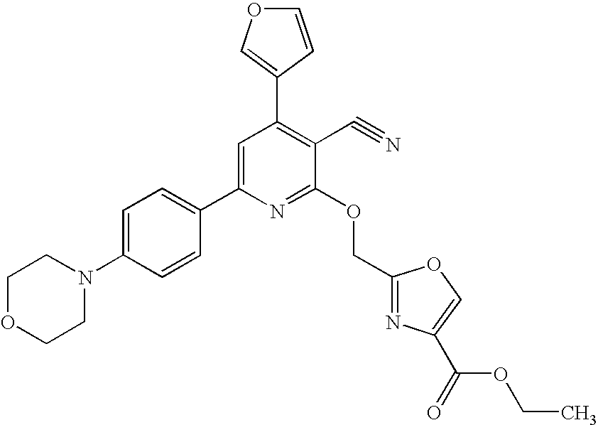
C1OCCN(C2=CC=C(C3=CC(C4=COC=C4)=C(C#N)C(OCC4=NC(C(=O)OCC)=CO4)=N3)C=C2)C1
